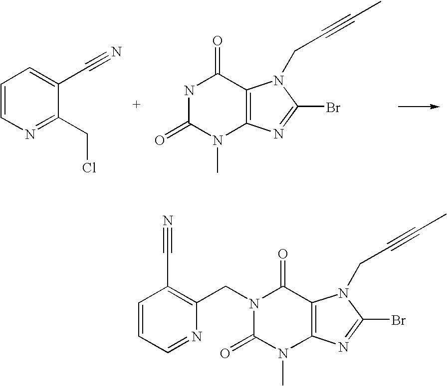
C1=CN=C(CCl)C(C#N)=C1.N1C(=O)N(C)C2=C(C1=O)N(CC#CC)C(Br)=N2.C1=CC=NC(CN2C(=O)N(C)C3=C(C2=O)N(CC#CC)C(Br)=N3)=C1C#N
